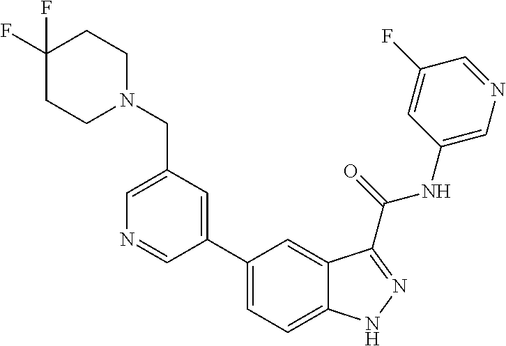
C1(CN2CCC(F)(F)CC2)=CN=CC(C2=CC=C3C(=C2)C(C(NC2=CN=CC(F)=C2)=O)=NN3)=C1
